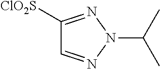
[ClO2S]C1=NN(C(C)C)N=C1
